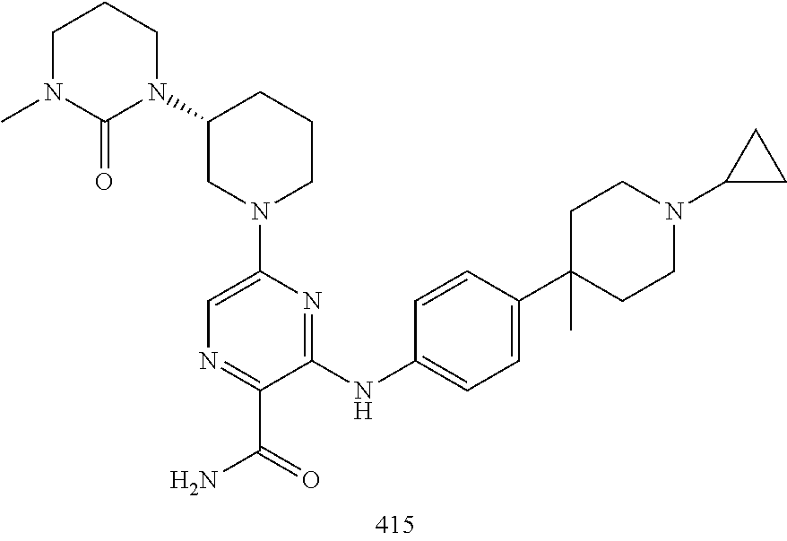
N1=C(C(=O)N)C(NC2=CC=C(C3(C)CCN(C4CC4)CC3)C=C2)=NC(N2CCCC(N3C(=O)N(C)CCC3)C2)=C1
